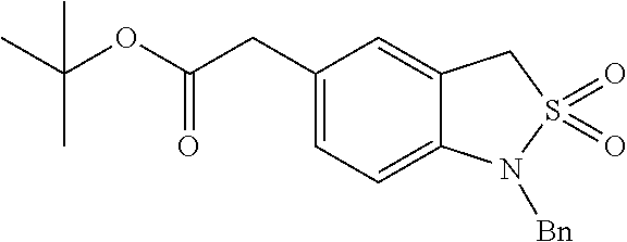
C1(CC(OC(C)(C)C)=O)=CC=C2C(=C1)CS(=O)(=O)N2[Bn]
